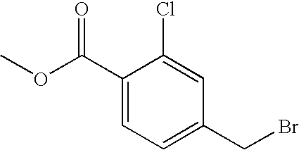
C1(C(OC)=O)=CC=C(CBr)C=C1Cl
